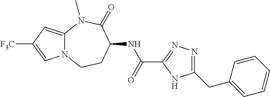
N12C(=CC([F3C])=C1)N(C)C(=O)C(NC(C1=NN=C(CC3=CC=CC=C3)N1)=O)CC2
